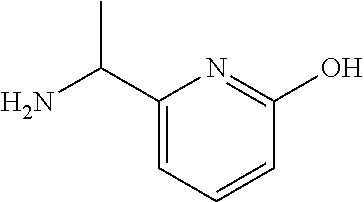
C1(C(N)C)=CC=CC(O)=N1
